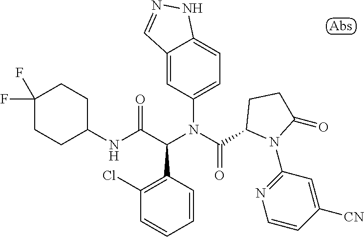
C1(NC(C(C2=C(Cl)C=CC=C2)N(C(=O)C2N(C3=NC=CC([CN])=C3)C(=O)CC2)C2=CC=C3C(=C2)C=NN3)=O)CCC(F)(F)CC1
